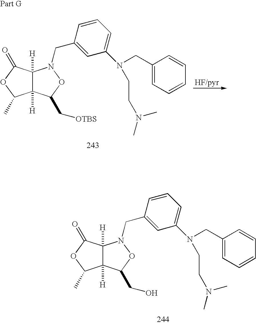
C1(CN2C3([H])C([H])(C(CO)O2)C(C)OC3=O)=CC(N(CC2=CC=CC=C2)CCN(C)C)=CC=C1.C1(CN2C3([H])C([H])(C(C[OTBS])O2)C(C)OC3=O)=CC(N(CC2=CC=CC=C2)CCN(C)C)=CC=C1
